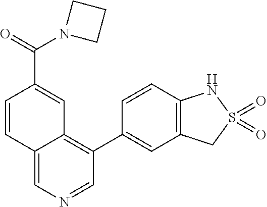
C12=CN=CC(C3=CC4=C(C=C3)NS(=O)(=O)C4)=C1C=C(C(N1CCC1)=O)C=C2
